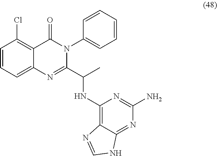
C1=CC=C2C(=C1Cl)C(=O)N(C1=CC=CC=C1)C(C(NC1=C3C(=NC(N)=N1)NC=N3)C)=N2
